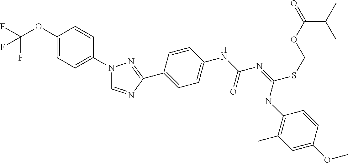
C1(OC(F)(F)F)=CC=C(N2C=NC(C3=CC=C(NC(N=C(NC4=C(C)C=C(OC)C=C4)SCOC(C(C)C)=O)=O)C=C3)=N2)C=C1
